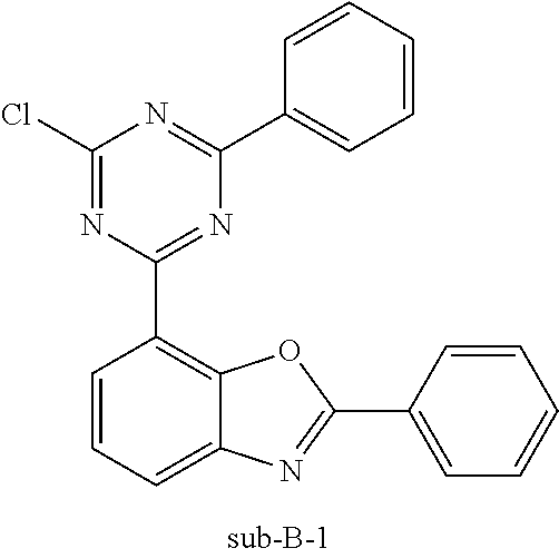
C1(Cl)=NC(C2=C3C(=CC=C2)N=C(C2=CC=CC=C2)O3)=NC(C2=CC=CC=C2)=N1
